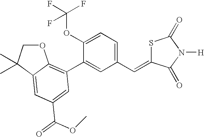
O1CC(C)(C)C2=CC(C(OC)=O)=CC(C3=CC(C=C4SC(=O)N([H])C4=O)=CC=C3OC(F)(F)F)=C12
